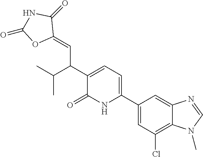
C1(C2=CC=C(C(C(C)C)C=C3OC(=O)NC3=O)C(=O)N2)=CC(Cl)=C2C(=C1)N=CN2C
